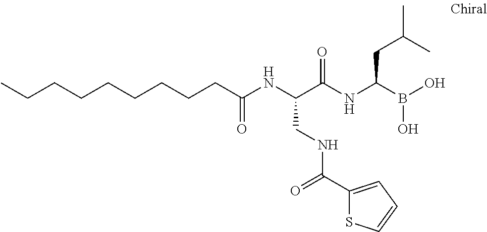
C(C(NC(C(NC(B(O)O)CC(C)C)=O)CNC(C1=CC=CS1)=O)=O)CCCCCCCC
